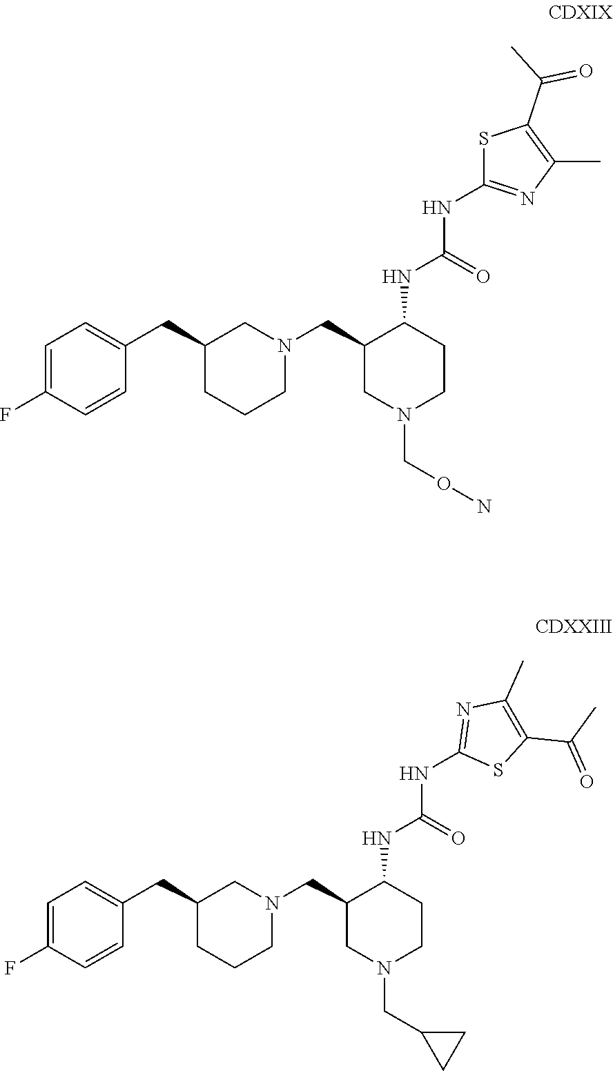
C1=C(F)C=CC(CC2CCCN(CC3CN(CON)CCC3NC(=O)NC3=NC(C)=C(C(C)=O)S3)C2)=C1.C1=C(F)C=CC(CC2CCCN(CC3CN(CC4CC4)CCC3NC(=O)NC3=NC(C)=C(C(=O)C)S3)C2)=C1
